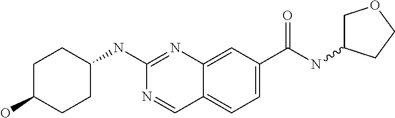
C1(O)CCC(NC2=NC3=CC(C(NC4COCC4)=O)=CC=C3C=N2)CC1
